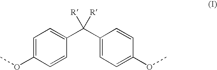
C1=C(OC)C=CC(C(C2=CC=C(OC)C=C2)([R])[R])=C1
